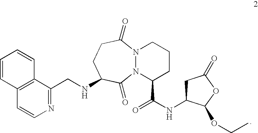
C12=C(C(CNC3CCC(=O)N4N(C(C(=O)NC5CC(=O)OC5OCC)CCC4)C3=O)=NC=C1)C=CC=C2
